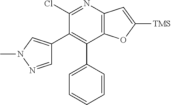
C12=C(N=C(Cl)C(C3=CN(C)N=C3)=C1C1=CC=CC=C1)C=C([TMS])O2
